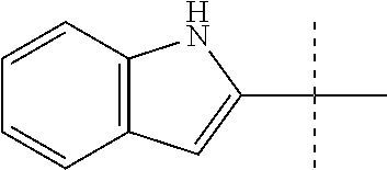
C1=CC2=C(C=C1)C=C(C(C)(C)C)N2
